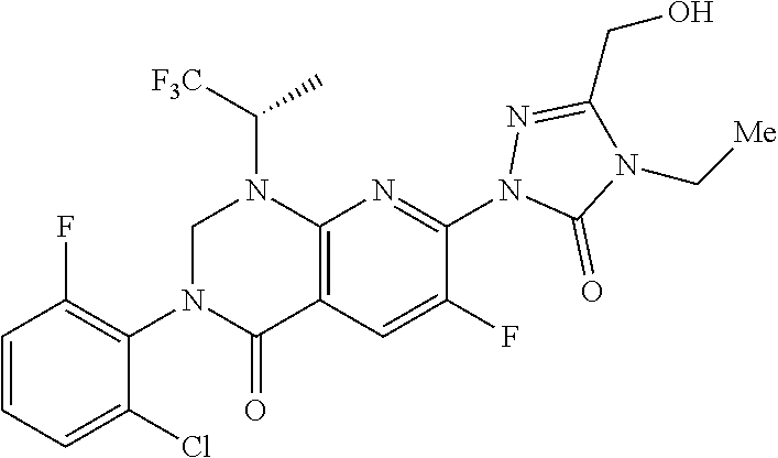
C([Me])N1C(=O)N(C2=NC3=C(C=C2F)C(=O)N(C2=C(F)C=CC=C2Cl)CN3C([F3C])C)N=C1CO
